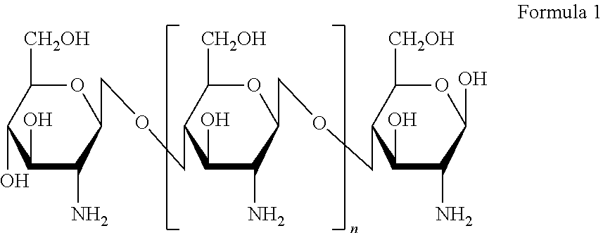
C1(O)C(N)C(COCC2C(O)C(N)C(COCC3C(O)C(N)C(O)OC3[CH2OH])OC2[CH2OH])OC([CH2OH])C1O
